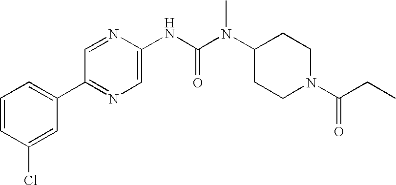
C1=CC(Cl)=CC(C2=NC=C(NC(N(C3CCN(C(CC)=O)CC3)C)=O)N=C2)=C1
